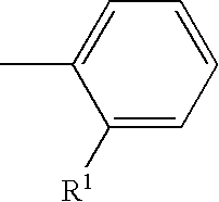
C1([R1])=CC=CC=C1C
